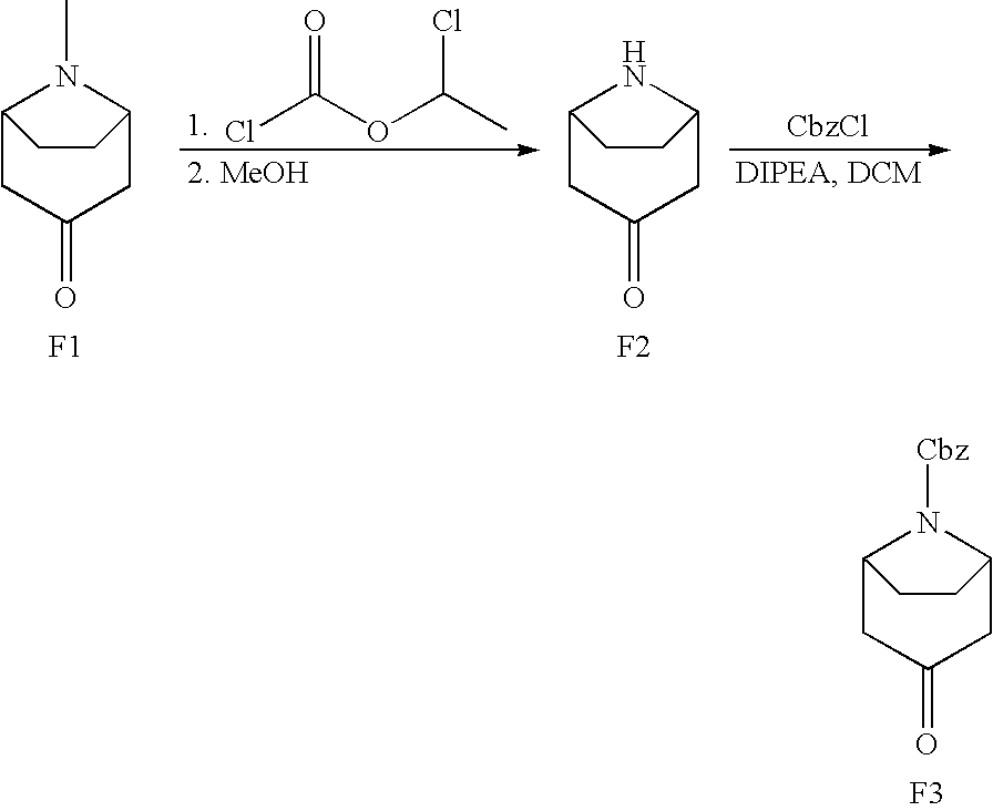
[CbzCl].C12CC(=O)CC(N1C)CC2.[F1].ClC(OC(C)Cl)=O.C12CC(=O)CC(N1)CC2.[F2].C12CC(=O)CC(N1[Cbz])CC2.[F3]
